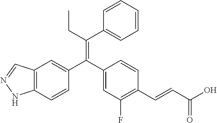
C12=C(C=CC(C(C3=CC(F)=C(C=CC(O)=O)C=C3)=C(CC)C3=CC=CC=C3)=C1)NN=C2
